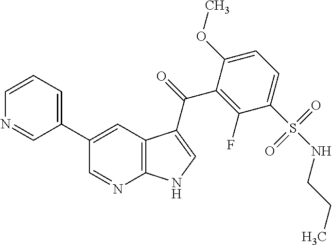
C12=C(C=C(C3=CC=CN=C3)C=N1)C(C(=O)C1=C(F)C(S(NCCC)(=O)=O)=CC=C1OC)=CN2
